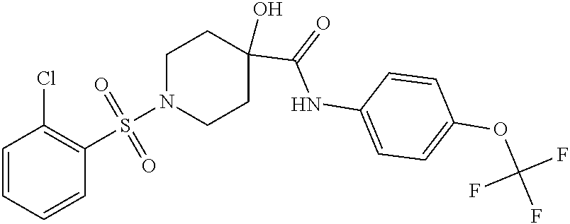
C1=CC=CC(S(=O)(=O)N2CCC(O)(C(=O)NC3=CC=C(OC(F)(F)F)C=C3)CC2)=C1Cl
